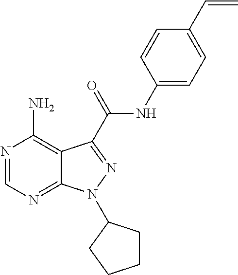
N1=CN=C2C(=C1N)C(C(NC1=CC=C(C=C)C=C1)=O)=NN2C1CCCC1
